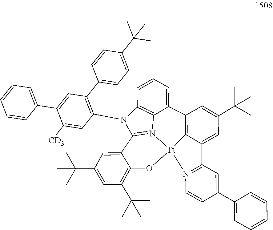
[Pt]123C4=C(C5=CC=CC6=C5N1=C(N6C1=C(C5=CC=C(C(C)(C)C)C=C5)C=C(C5=CC=CC=C5)C([CD3])=C1)C1=CC(C(C)(C)C)=CC(C(C)(C)C)=C1O2)C=C(C(C)(C)C)C=C4C1=N3C=CC(C2=CC=CC=C2)=C1
